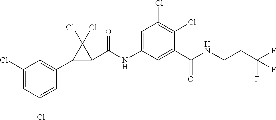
C1(Cl)=CC(Cl)=CC(C2C(C(NC3=CC(Cl)=C(Cl)C(C(NCCC(F)(F)F)=O)=C3)=O)C2(Cl)Cl)=C1
